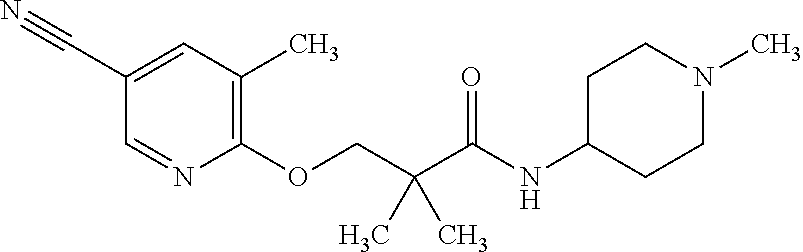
C1(OCC(C(NC2CCN(C)CC2)=O)(C)C)=C(C)C=C(C#N)C=N1
